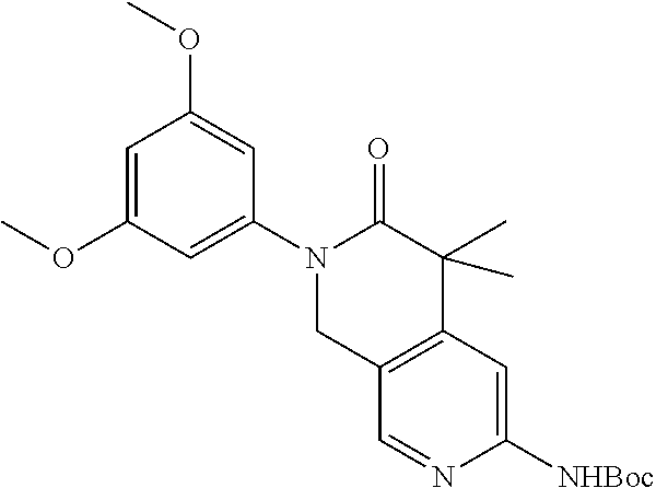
C12=C(C=C([NHBoc])N=C1)C(C)(C)C(=O)N(C1=CC(OC)=CC(OC)=C1)C2
